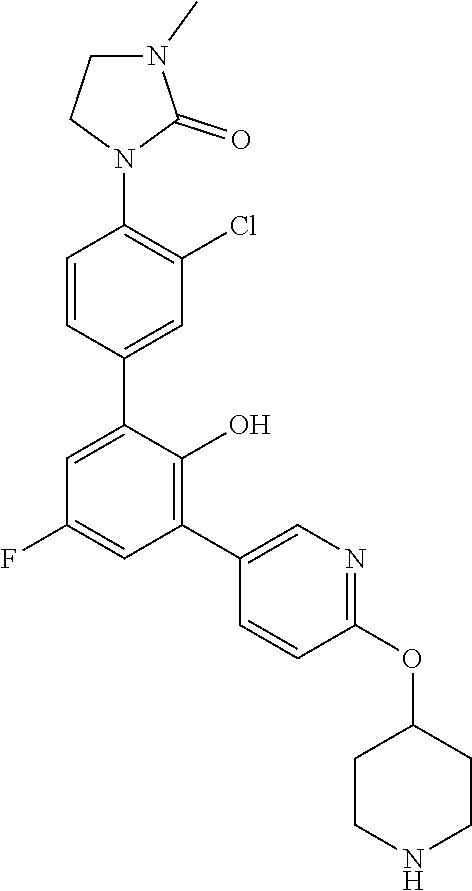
C1(C2=C(O)C(C3=CC(Cl)=C(N4C(=O)N(C)CC4)C=C3)=CC(F)=C2)=CN=C(OC2CCNCC2)C=C1
